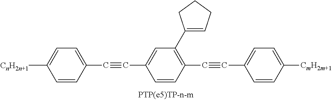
[CnH2n+1]C1=CC=C(C#CC2=CC(C3=CCCC3)=C(C#CC3=CC=C([CmH2m+1])C=C3)C=C2)C=C1
